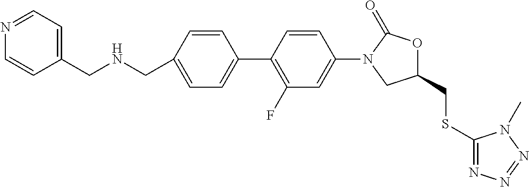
C1=C(CNCC2=CC=NC=C2)C=CC(C2=C(F)C=C(N3CC(CSC4=NN=NN4C)OC3=O)C=C2)=C1
